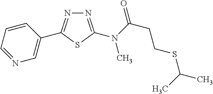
N1=C(N(C(CCSC(C)C)=O)C)SC(C2=CN=CC=C2)=N1
